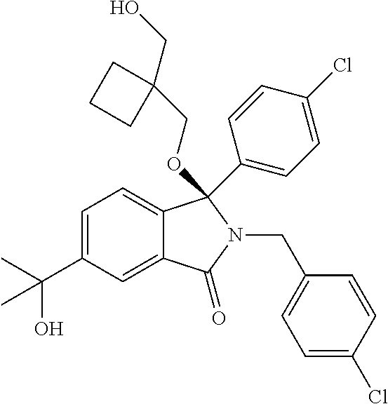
C1=C(C(C)(C)O)C=C2C(=C1)C(OCC1(CO)CCC1)(C1=CC=C(Cl)C=C1)N(CC1=CC=C(Cl)C=C1)C2=O
